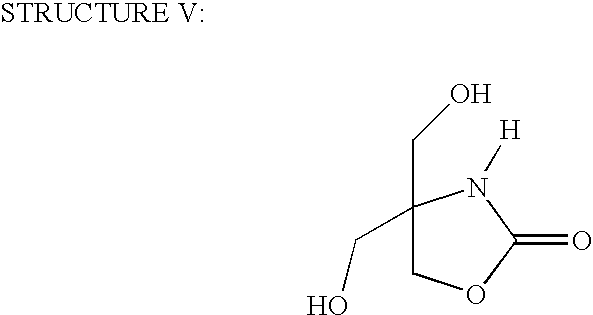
C1(CO)(CO)COC(=O)N1[H]
